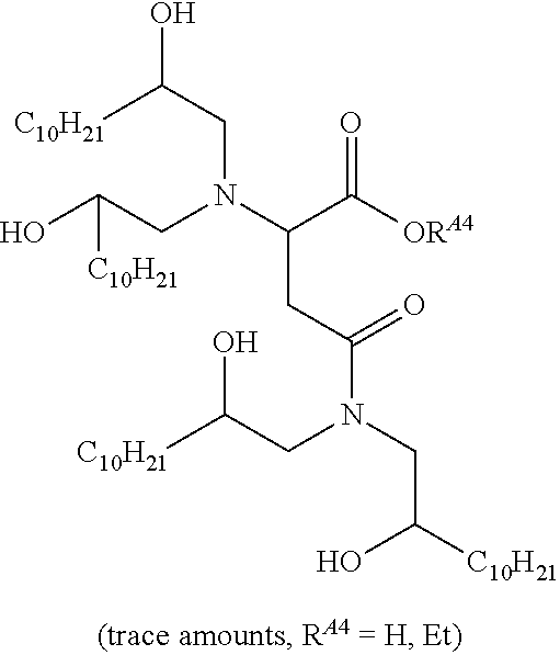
OC(CN(C(C([ORA4])=O)CC(N(CC([C10H21])O)CC([C10H21])O)=O)CC(O)[C10H21])[C10H21]
